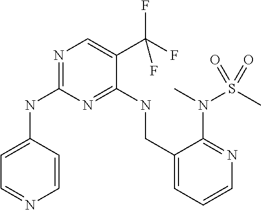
C1=CC(NC2=NC=C(C(F)(F)F)C(NCC3=CC=CN=C3N(C)S(=O)(C)=O)=N2)=CC=N1
